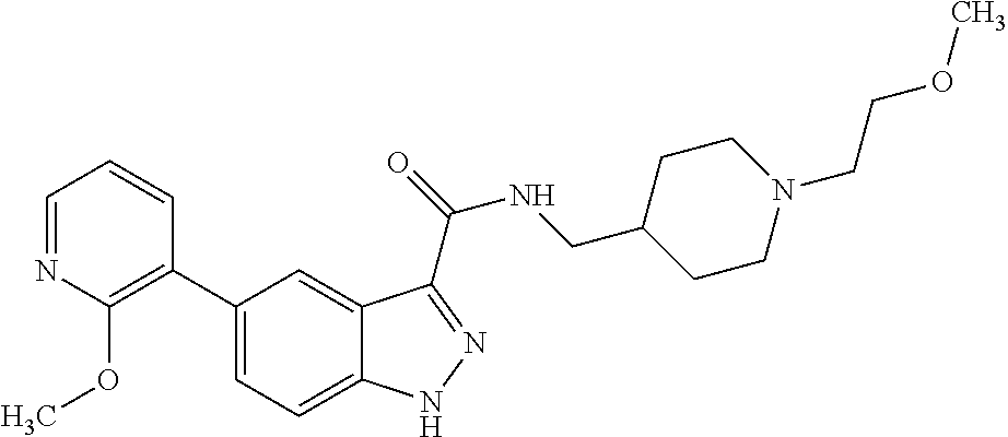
C1(C2=C(OC)N=CC=C2)=CC=C2C(=C1)C(C(=O)NCC1CCN(CCOC)CC1)=NN2
